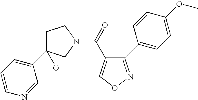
C1=CC=C(C2(O)CCN(C(=O)C3=CON=C3C3=CC=C(OC)C=C3)C2)C=N1
